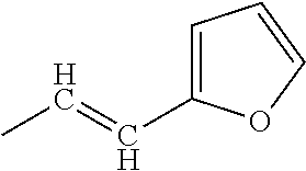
C1=C(C=CC)OC=C1
